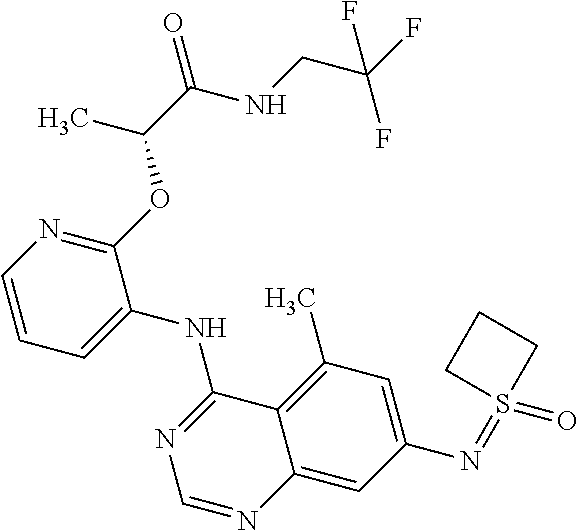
C1=CN=C(OC(C)C(=O)NCC(F)(F)F)C(NC2=NC=NC3=CC(N=S4(=O)CCC4)=CC(C)=C23)=C1
